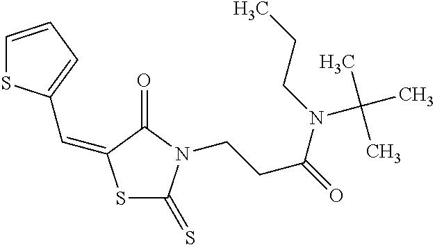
C1=CC=C(C=C2SC(=S)N(CCC(N(C(C)(C)C)CCC)=O)C2=O)S1
